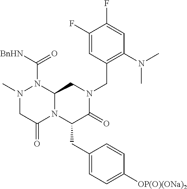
N1(C)CC(=O)N2C(N1C([BnHN])=O)CN(CC1=C(N(C)C)C=C(F)C(F)=C1)C(=O)C2CC1=CC=C([OP(O)(ONa)2])C=C1
